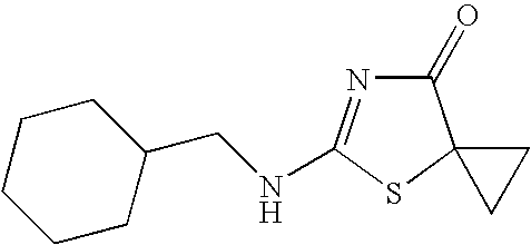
C1(=O)N=C(NCC2CCCCC2)SC12CC2
